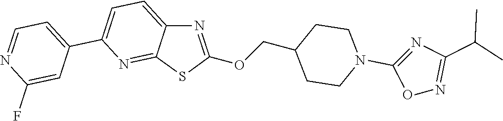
C1=C(C2=CC=NC(F)=C2)N=C2C(=C1)N=C(OCC1CCN(C3=NC(C(C)C)=NO3)CC1)S2
